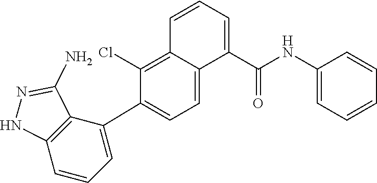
C1(C2=CC=CC3=C2C(N)=NN3)=CC=C2C(=C1Cl)C=CC=C2C(NC1=CC=CC=C1)=O
